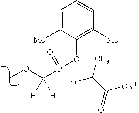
C1=C([Me])C(OP(=O)(OC(C)C(=O)[OR1])C(OC)([H])[H])=C([Me])C=C1
